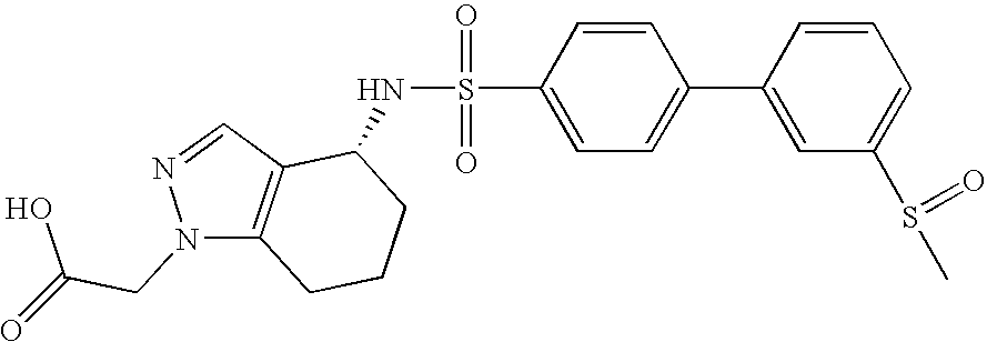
C1=C(C2=CC=C(S(=O)(=O)NC3C4=C(N(CC(O)=O)N=C4)CCC3)C=C2)C=CC=C1S(=O)C
